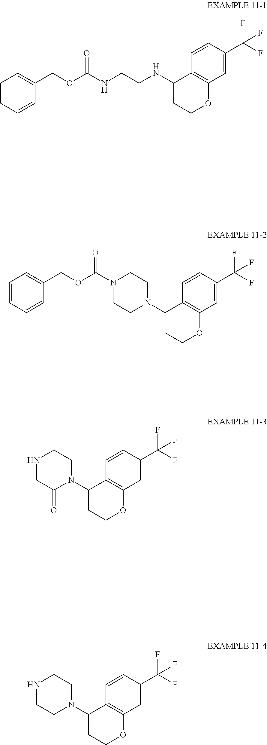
N1CC(=O)N(C2CCOC3=C2C=CC(C(F)(F)F)=C3)CC1.C1(COC(N2CCN(C3CCOC4=C3C=CC(C(F)(F)F)=C4)CC2)=O)=CC=CC=C1.N(C1CCOC2=C1C=CC(C(F)(F)F)=C2)CCNC(=O)OCC1=CC=CC=C1.N1CCN(C2CCOC3=C2C=CC(C(F)(F)F)=C3)CC1
